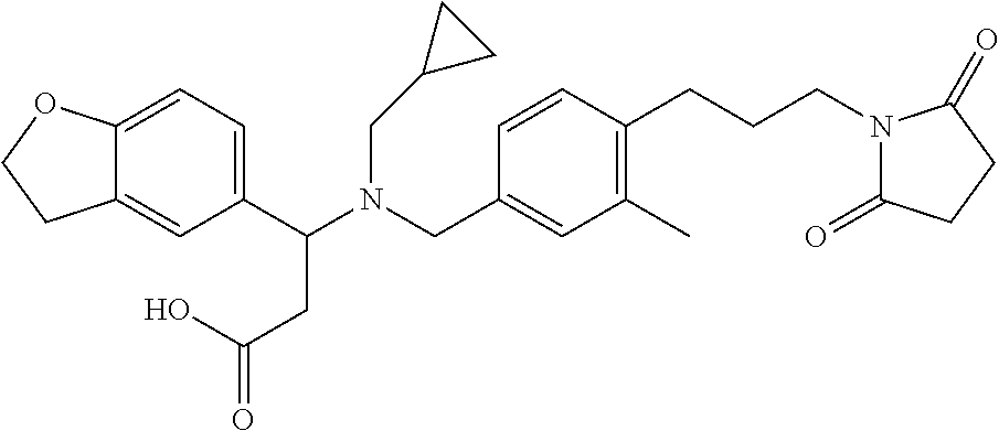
C1(C(N(CC2=CC(C)=C(CCCN3C(=O)CCC3=O)C=C2)CC2CC2)CC(=O)O)=CC=C2C(=C1)CCO2
